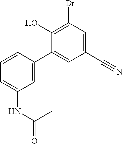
BrC1=C(O)C(C2=CC(NC(C)=O)=CC=C2)=CC(C#N)=C1
